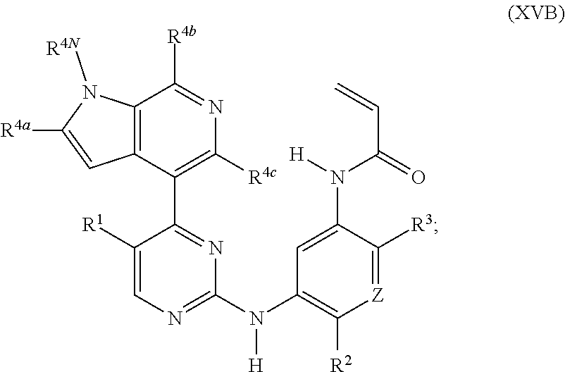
C1(C2=NC(N(C3=C([R2])[Z]=C([R3])C(N([H])C(=O)C=C)=C3)[H])=NC=C2[R1])=C([R4c])N=C([R4b])C2=C1C=C([R4a])N2[R4N]
